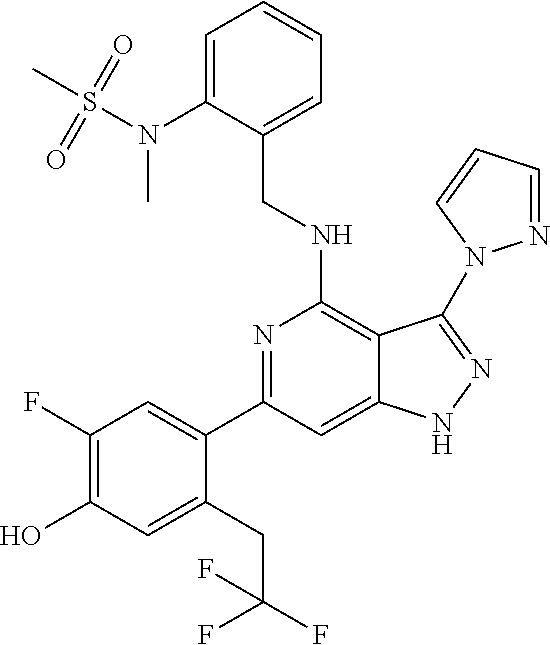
C(NC1=C2C(=CC(C3=CC(F)=C(O)C=C3CC(F)(F)F)=N1)NN=C2N1N=CC=C1)C1=CC=CC=C1N(S(C)(=O)=O)C
